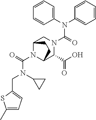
N(C(=O)N1CC2N(C(N(C3CC3)CC3=CC=C(C)S3)=O)C(C1C(O)=O)CC2)(C1=CC=CC=C1)C1=CC=CC=C1
